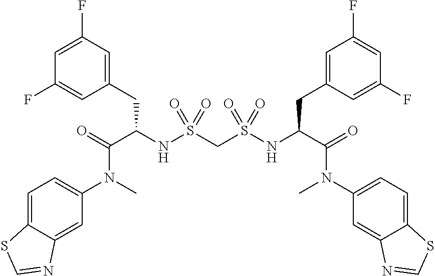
C(C(NS(CS(NC(C(=O)N(C1=CC=C2C(=C1)N=CS2)C)CC1=CC(F)=CC(F)=C1)(=O)=O)(=O)=O)CC1=CC(F)=CC(F)=C1)(=O)N(C)C1=CC=C2C(=C1)N=CS2
